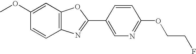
C1=CC2=C(C=C1OC)OC(C1=CN=C(OCCF)C=C1)=N2
